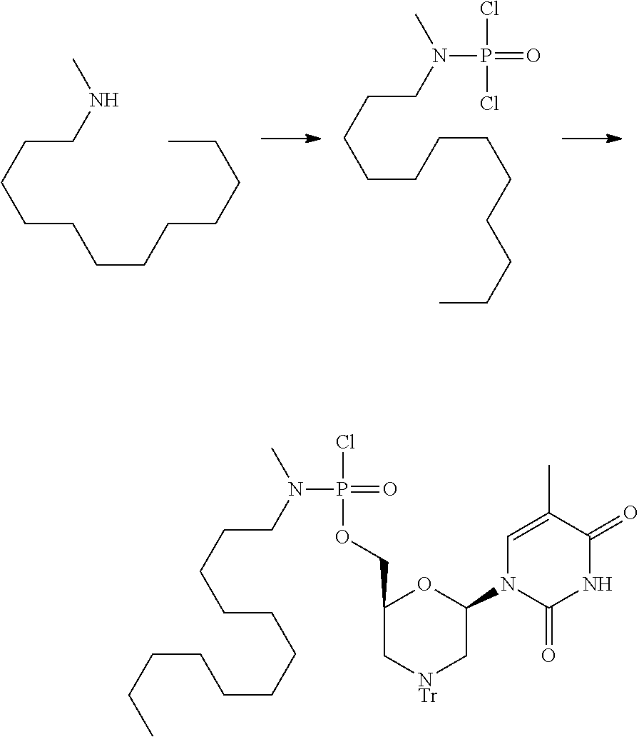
C(CCCCCCCCCCC)NC.C(CCCCCCCCCCC)N(C)P(Cl)(Cl)=O.N(P(=O)(OCC1C[NTr]CC(N2C(=O)NC(=O)C(C)=C2)O1)Cl)(C)CCCCCCCCCCCC
